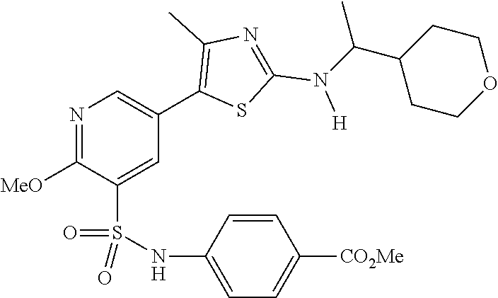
N1=C([MeO])C(S(NC2=CC=C([CO2Me])C=C2)(=O)=O)=CC(C2=C(C)N=C(N([H])C(C3CCOCC3)C)S2)=C1
